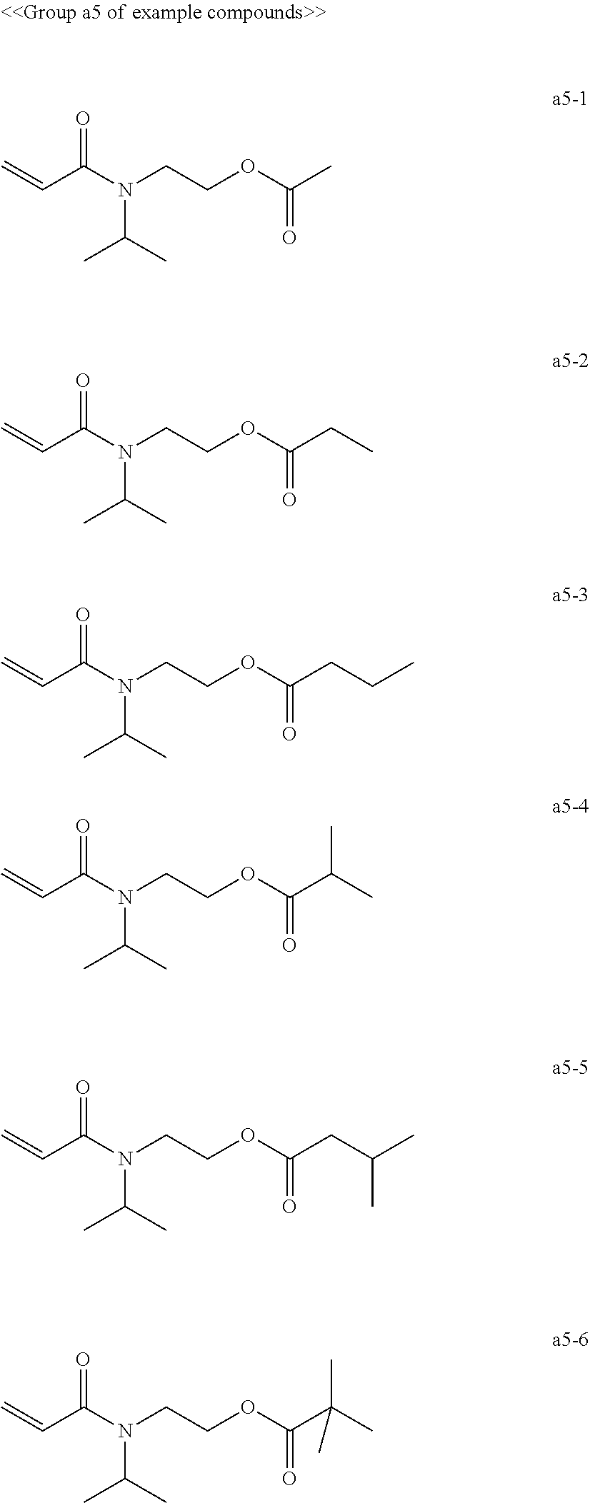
C=CC(N(CCOC(=O)C)C(C)C)=O.C=CC(N(CCOC(=O)CC)C(C)C)=O.C=CC(N(CCOC(=O)CCC)C(C)C)=O.C=CC(N(CCOC(=O)C(C)C)C(C)C)=O.C=CC(N(CCOC(=O)CC(C)C)C(C)C)=O.C=CC(N(CCOC(=O)C(C)(C)C)C(C)C)=O
